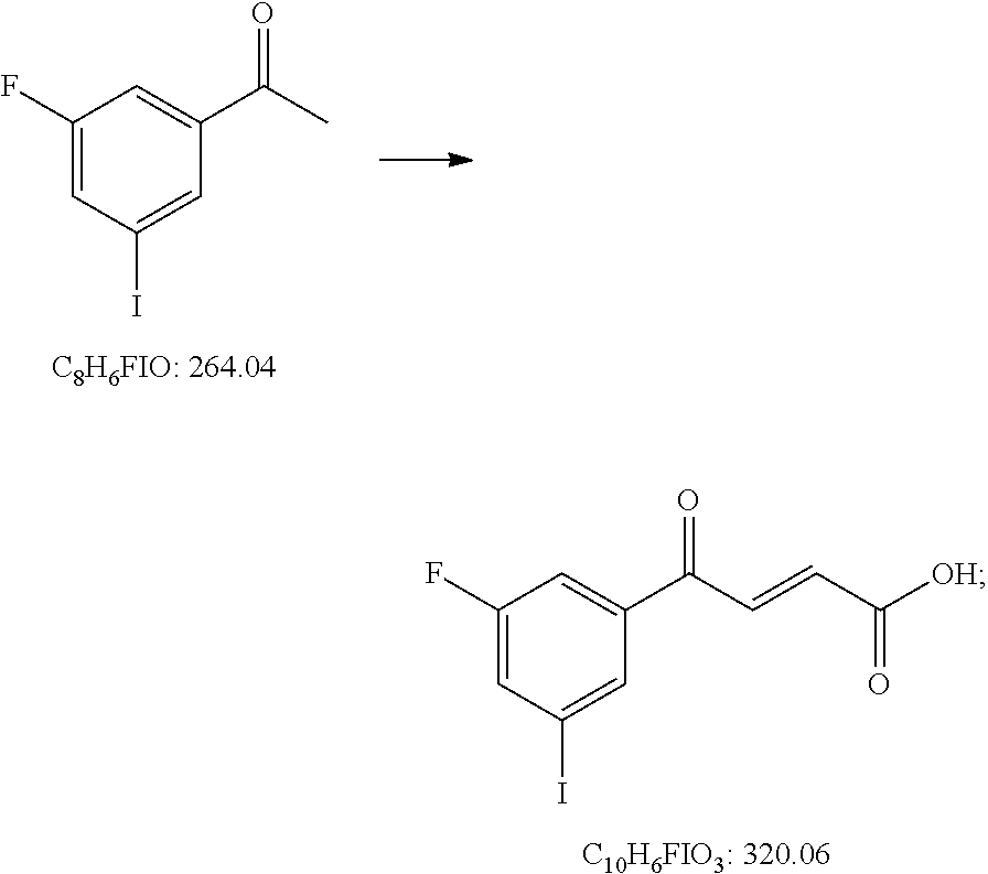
C1(F)=CC(I)=CC(C(C=CC([OH])=O)=O)=C1.C1(F)=CC(I)=CC(C(C)=O)=C1
